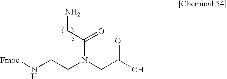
[Fmoc]NCCN(CC(O)=O)C(CN)=O
